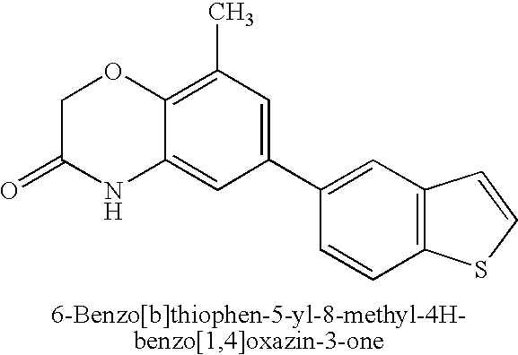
C1C(=O)NC2=CC(C3=CC4=C(C=C3)SC=C4)=CC(C)=C2O1
